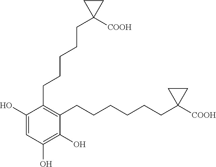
C1(CCCCCC2([COOH])CC2)=C(CCCCCCC2([COOH])CC2)C(O)=C(O)C=C1O
